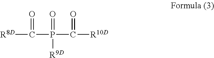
[R8D]C(P(C([R10D])=O)(=O)[R9D])=O
